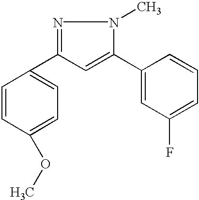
N1=C(C2=CC=C(OC)C=C2)C=C(C2=CC(F)=CC=C2)N1C
